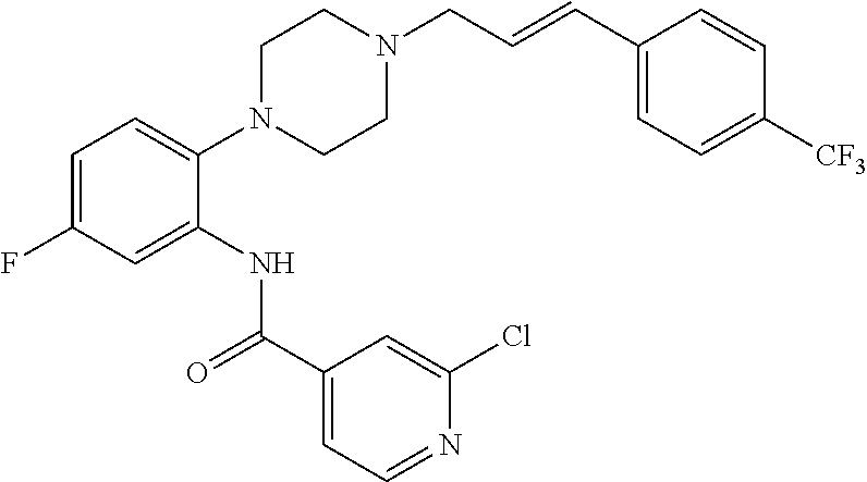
C1=C(F)C=C(NC(C2=CC=NC(Cl)=C2)=O)C(N2CCN(CC=CC3=CC=C([CF3])C=C3)CC2)=C1
